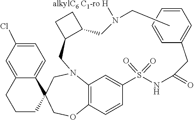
C(N1C2=C(C=CC(S(=O)(NC(CC3=CC=CC=C3)=O)=O)=C2)OCC2(C3=CC=C(Cl)C=C3CCC2)C1)C1C(CN(CC)[alkylC6 C1-ro H])CC1
